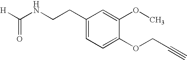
C1(CCNC([H])=O)=CC=C(OCC#C)C(OC)=C1
